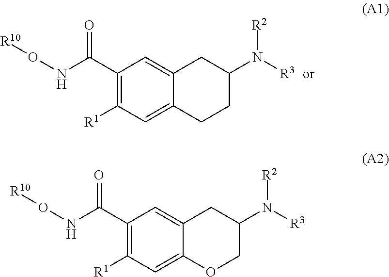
C1(C(NO[R10])=O)=C([R1])C=C2C(=C1)CC(N([R3])[R2])CC2.C1(C(NO[R10])=O)=C([R1])C=C2C(=C1)CC(N([R3])[R2])CO2
